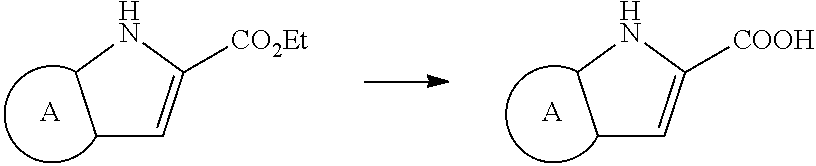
C1C=C([CO2Et])NC1.[A].C1C=C([COOH])NC1.[A]
